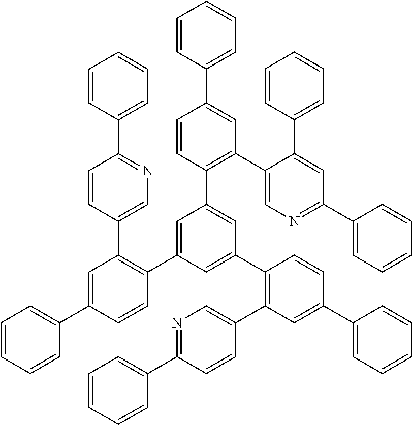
C1=CC(C2=NC=C(C3=C(C4=CC(C5=C(C6=CN=C(C7=CC=CC=C7)C=C6C6=CC=CC=C6)C=C(C6=CC=CC=C6)C=C5)=CC(C5=C(C6=CN=C(C7=CC=CC=C7)C=C6)C=C(C6=CC=CC=C6)C=C5)=C4)C=CC(C4=CC=CC=C4)=C3)C=C2)=CC=C1
